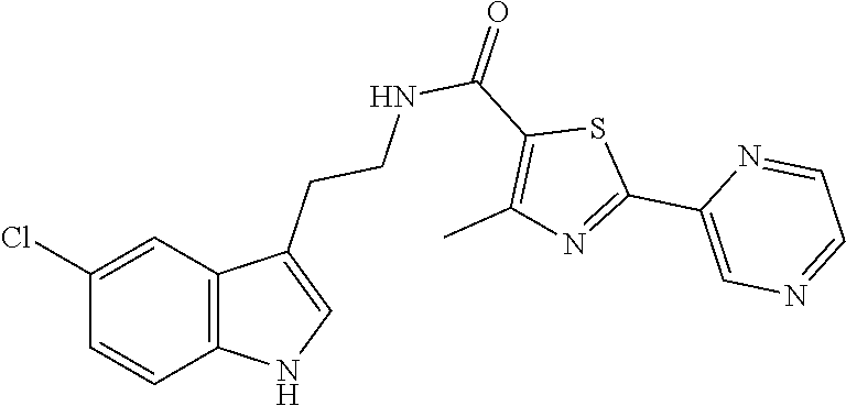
C12=C(C=C(Cl)C=C1)C(CCNC(C1=C(C)N=C(C3=CN=CC=N3)S1)=O)=CN2
